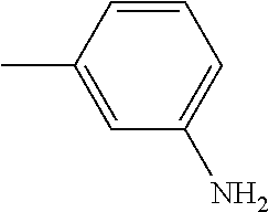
CC1=CC(N)=CC=C1
